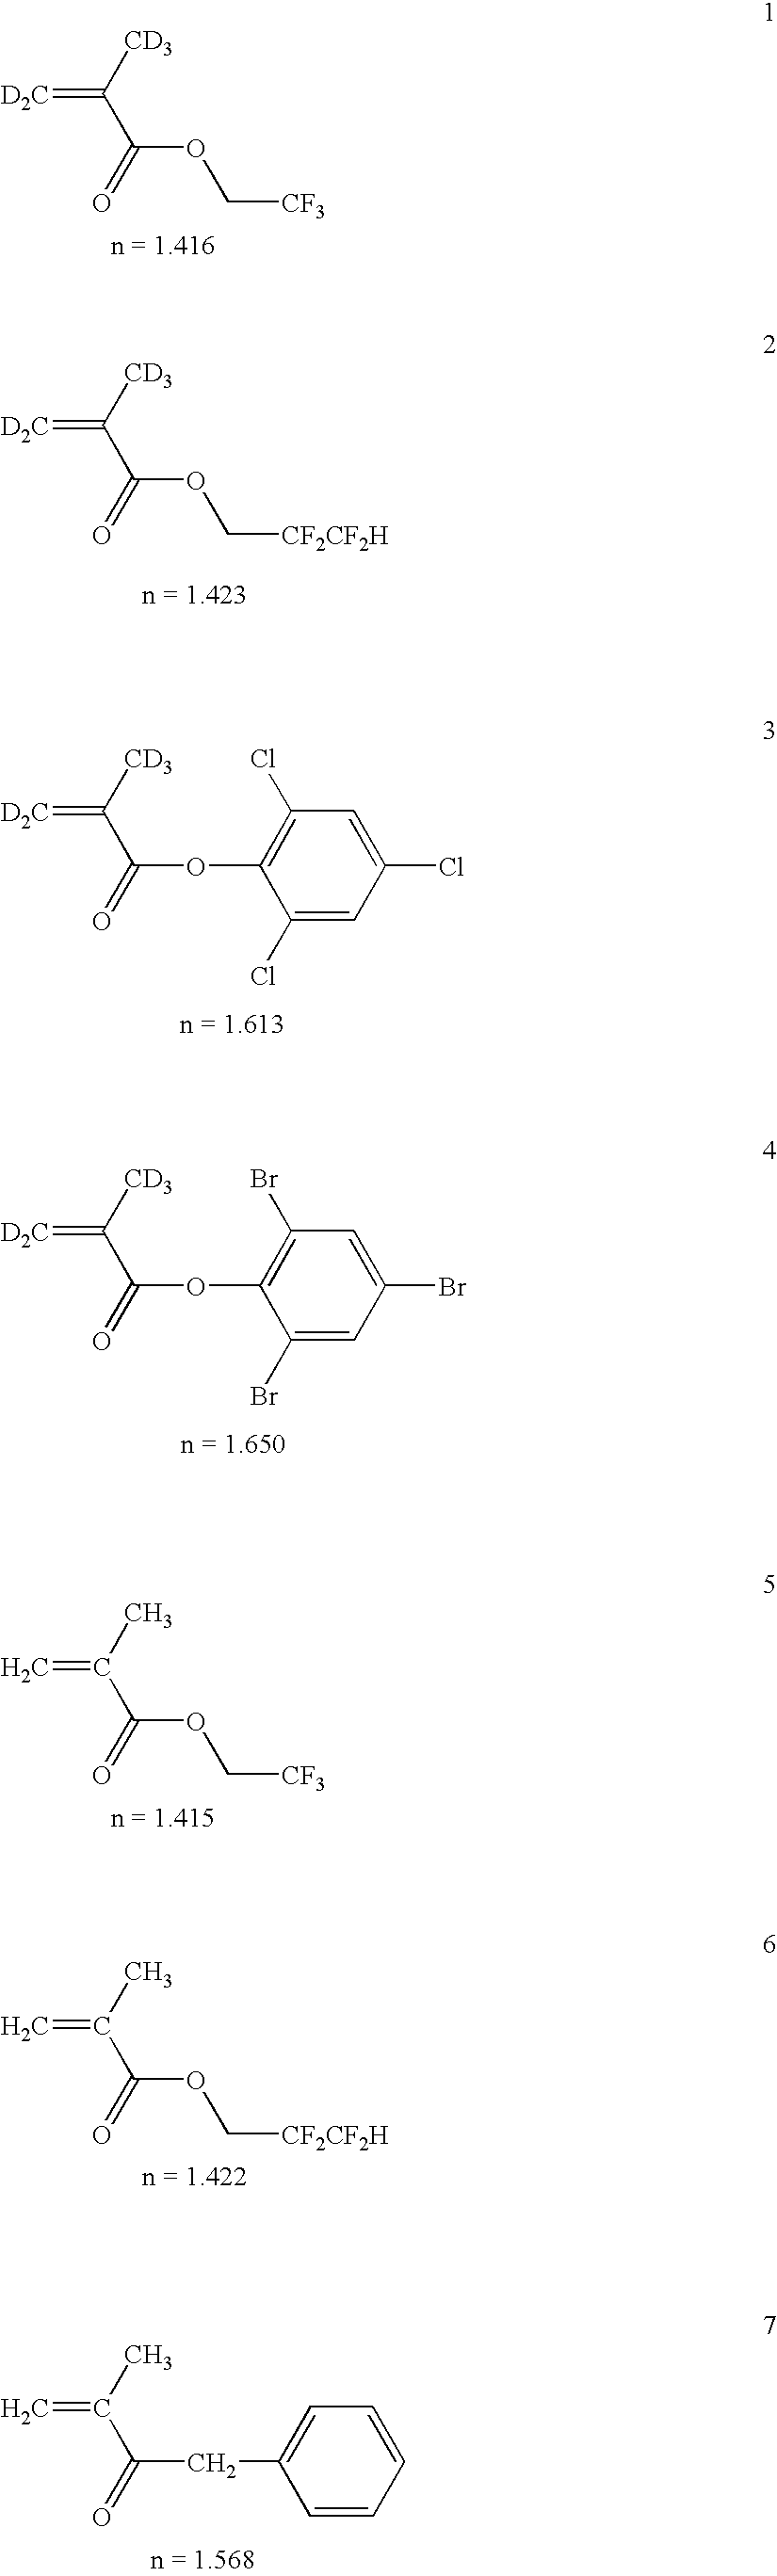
[D2C]=C([CD3])C(=O)OC[CF3].[D2C]=C([CD3])C(=O)OC[CF2CF2H].[D2C]=C([CD3])C(=O)OC1=C(Cl)C=C(Cl)C=C1Cl.[D2C]=C([CD3])C(=O)OC1=C(Br)C=C(Br)C=C1Br.C=C(C)C(=O)OC[CF3].C=C(C)C(=O)OC[CF2CF2H].C=C(C)C(=O)CC1=CC=CC=C1
